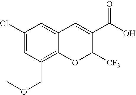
C12=C(COC)C=C(Cl)C=C1C=C(C(O)=O)C([CF3])O2
